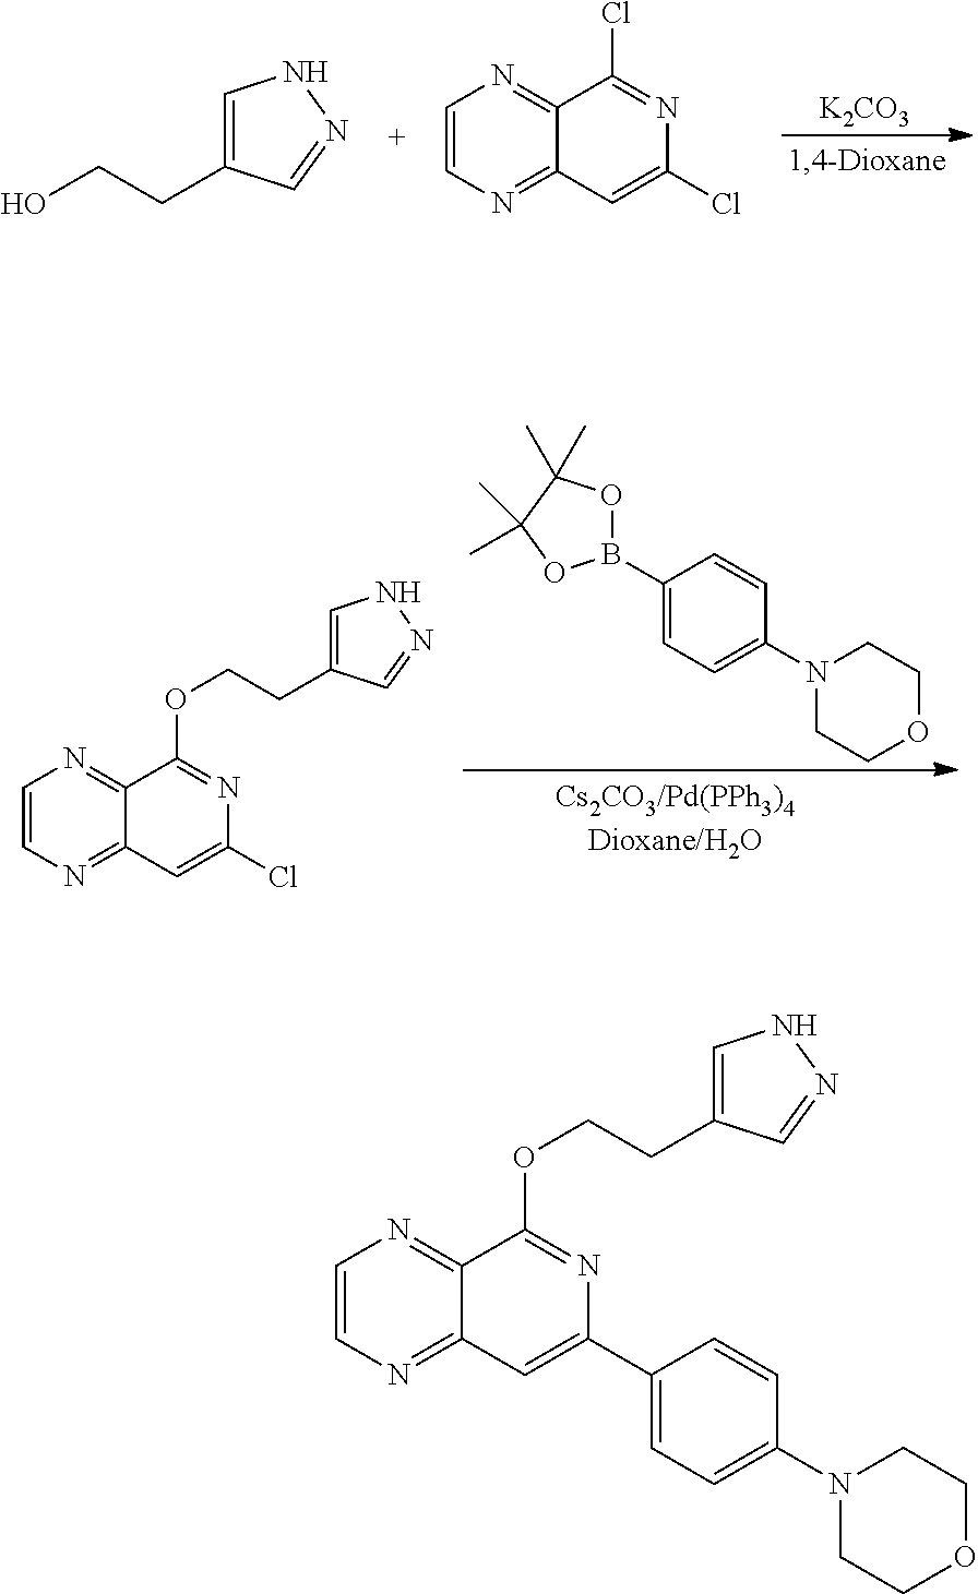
[K2CO3].C1(CCO)=CNN=C1.C1=CN=C2C(=N1)C(Cl)=NC(Cl)=C2.C1(B2OC(C)(C)C(C)(C)O2)=CC=C(N2CCOCC2)C=C1.C1=CN=C2C(=N1)C(OCCC1=CNN=C1)=NC(Cl)=C2.C1=CN=C2C(=N1)C(OCCC1=CNN=C1)=NC(C1=CC=C(N3CCOCC3)C=C1)=C2
